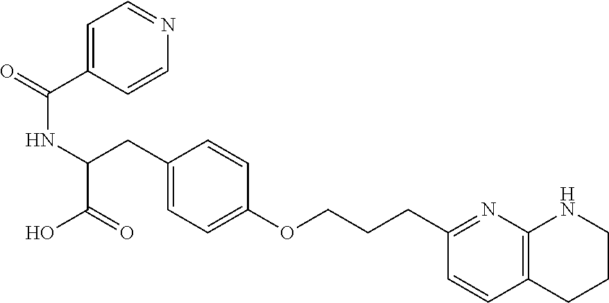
C(NC(C(=O)O)CC1=CC=C(OCCCC2=NC3=C(C=C2)CCCN3)C=C1)(=O)C1=CC=NC=C1
